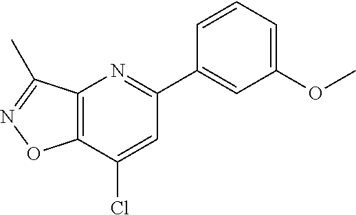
C12=C(C(C)=NO1)N=C(C1=CC(OC)=CC=C1)C=C2Cl
